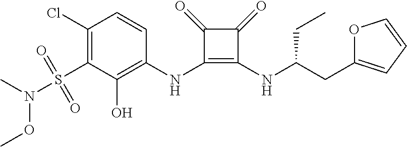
C1(Cl)=C(S(N(C)OC)(=O)=O)C(O)=C(NC2=C(NC(CC3=CC=CO3)CC)C(=O)C2=O)C=C1
